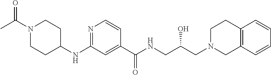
C(NCC(CN1CC2=C(CC1)C=CC=C2)O)(=O)C1=CC(NC2CCN(C(C)=O)CC2)=NC=C1
